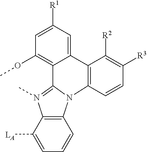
C12=C(N3C(=N1C)C1=C(OC)C=C([R1])C=C1C1=C3C=CC([R3])=C1[R2])C=CC=C2[LA]
